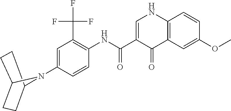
C1=C(C(NC2=C(C(F)(F)F)C=C(N3C4CCC3CC4)C=C2)=O)C(=O)C2=C(N1)C=CC(OC)=C2
